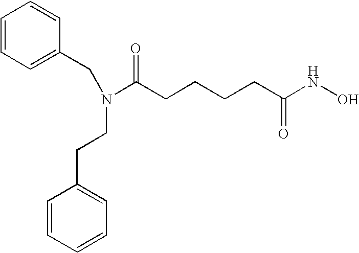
C1=CC=C(CN(CCC2=CC=CC=C2)C(CCCCC(NO)=O)=O)C=C1
